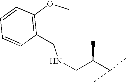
C(C(CNCC1=C(OC)C=CC=C1)C)(C)C
